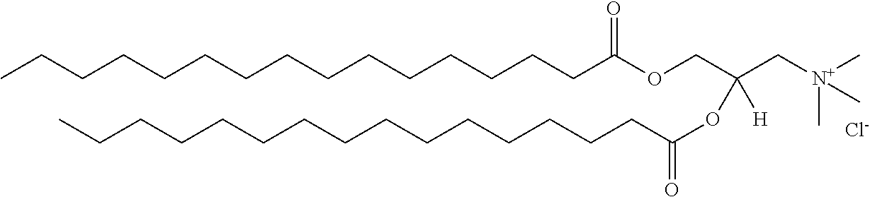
C(CCCCCCCCCCC(OCC(C[N+](C)(C)C)(OC(=O)CCCCCCCCCCCCCCC)[H])=O)CCCC.[Cl-]
